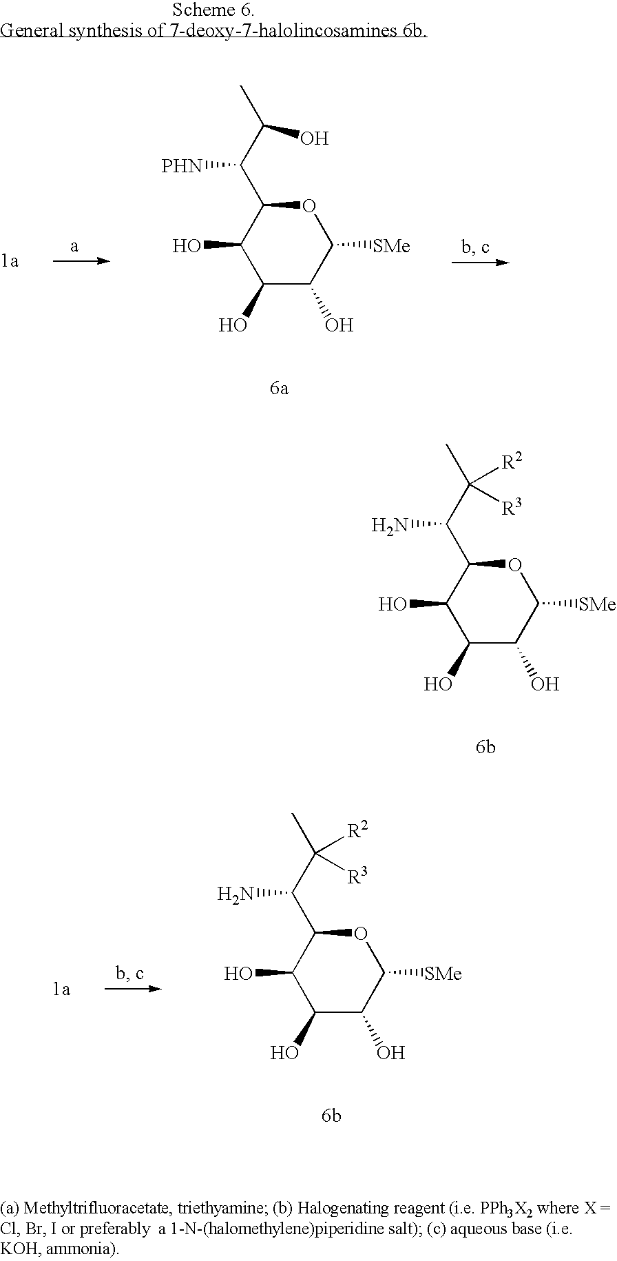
C1(O)C(O)C([SMe])OC(C(C(C)O)[PHN])C1O.C1(O)C(O)C([SMe])OC(C(C([R3])([R2])C)N)C1O.C1(O)C(O)C([SMe])OC(C(C(C)([R3])[R2])N)C1O
